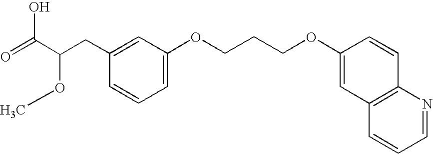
C1(OCCCOC2=CC3=C(C=C2)N=CC=C3)=CC=CC(CC(C(=O)O)OC)=C1
